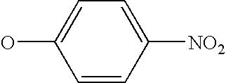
C1=CC([NO2])=CC=C1O
